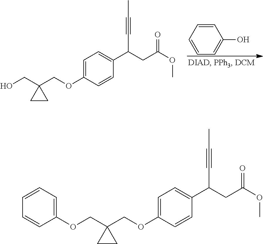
O(C1=CC=C(C(CC(OC)=O)C#CC)C=C1)CC1(COC2=CC=CC=C2)CC1.O(C1=CC=C(C(CC(OC)=O)C#CC)C=C1)CC1(CO)CC1.C1=CC=CC=C1O
